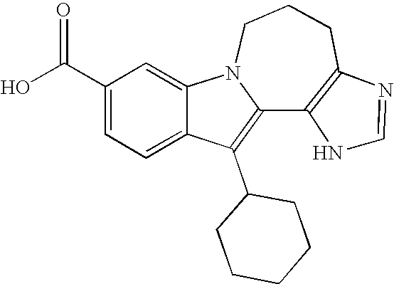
C1(C(O)=O)=CC=C2C(=C1)N1C(=C2C2CCCCC2)C2=C(CCC1)N=CN2
